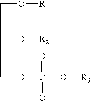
C(C(O[R2])COP(=O)([O-])O[R3])O[R1]
